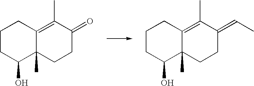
C1CC(O)C2(C)C(=C(C)C(=O)CC2)C1.C1CC(O)C2(C)C(=C(C)C(=CC)CC2)C1
